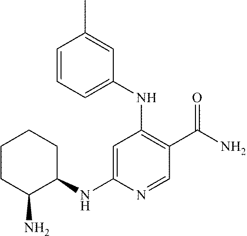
C1=CC(C)=CC(NC2=C(C(=O)N)C=NC(NC3C(N)CCCC3)=C2)=C1
